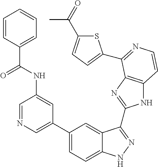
C1(C2=CN=CC(NC(=O)C3=CC=CC=C3)=C2)=CC=C2C(=C1)C(C1=NC3=C(N1)C=CN=C3C1=CC=C(C(=O)C)S1)=NN2
